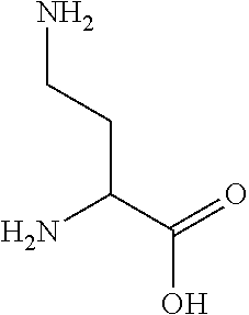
C(C(N)C(=O)O)CN
